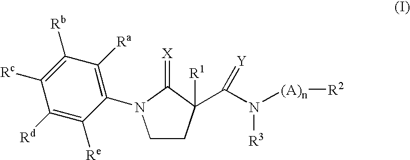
C1([Rc])=C([Rb])C([Ra])=C(N2CCC([R1])(C(N([(A)n][R2])[R3])=[Y])C2=[X])C([Re])=C1[Rd]
